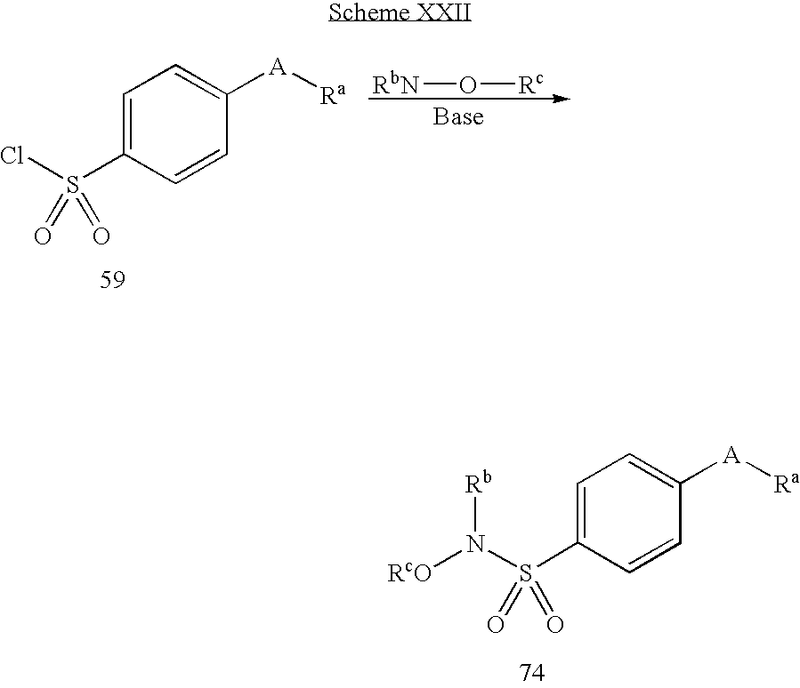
C1=C(S(N([Rb])[RcO])(=O)=O)C=CC([A][Ra])=C1.C1=C(S(Cl)(=O)=O)C=CC([A][Ra])=C1.[Base].[RbN]O[Rc]
